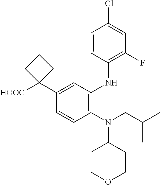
C1=CC(N(CC(C)C)C2CCOCC2)=C(NC2=C(F)C=C(Cl)C=C2)C=C1C1([HOOC])CCC1
